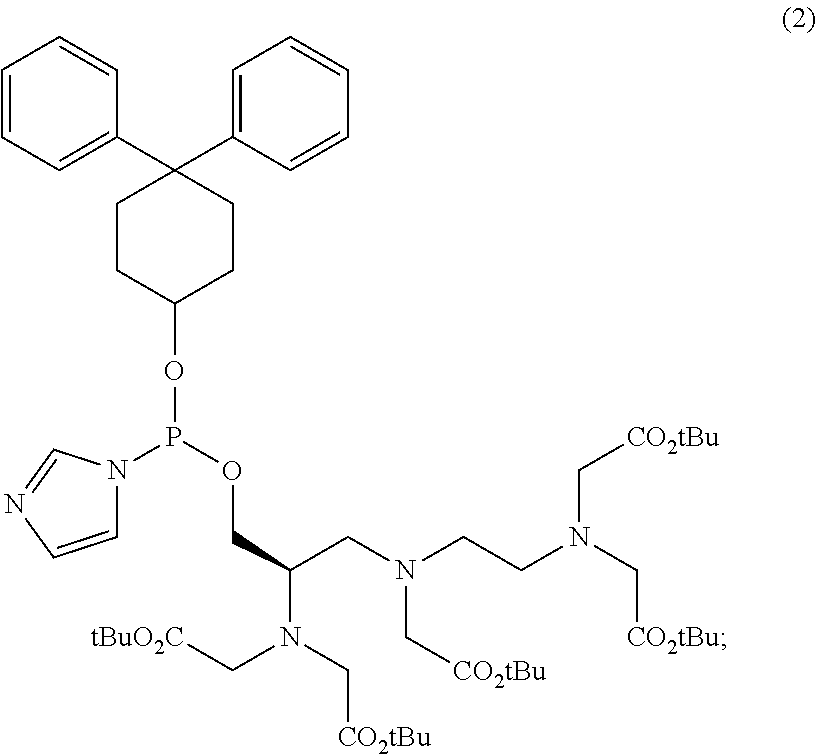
N(C(COP(OC1CCC(C2=CC=CC=C2)(C2=CC=CC=C2)CC1)N1C=CN=C1)CN(CCN(C[CO2tBu])C[CO2tBu])C[CO2tBu])(C[CO2tBu])C[tBuO2C]
